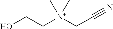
C([N+](CC#N)(C)C)CO
